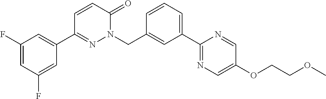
C1(F)=CC(F)=CC(C2=NN(CC3=CC(C4=NC=C(OCCOC)C=N4)=CC=C3)C(=O)C=C2)=C1
